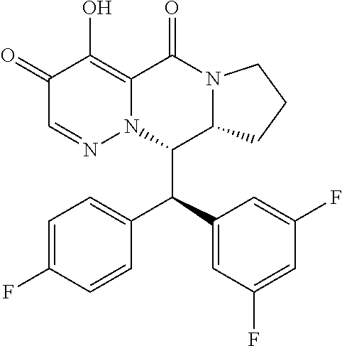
C1(=O)C=NN2C(=C1O)C(=O)N1C(C2C(C2=CC(F)=CC(F)=C2)C2=CC=C(F)C=C2)CCC1
